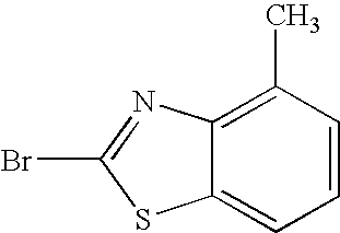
C1=CC(C)=C2C(=C1)SC(Br)=N2
